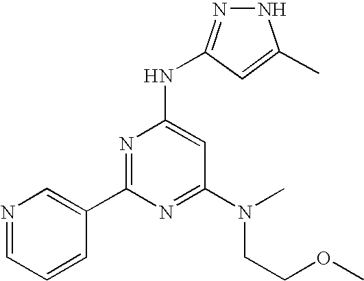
N1=CC=CC(C2=NC(NC3=NNC(C)=C3)=CC(N(CCOC)C)=N2)=C1
